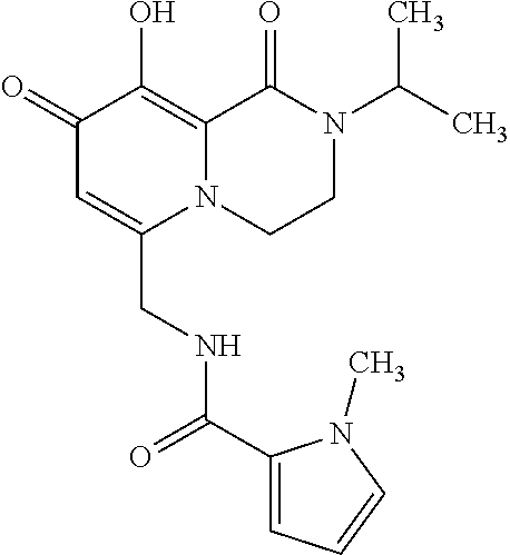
C1(=O)C=C(CNC(C2=CC=CN2C)=O)N2C(=C1O)C(=O)N(C(C)C)CC2
